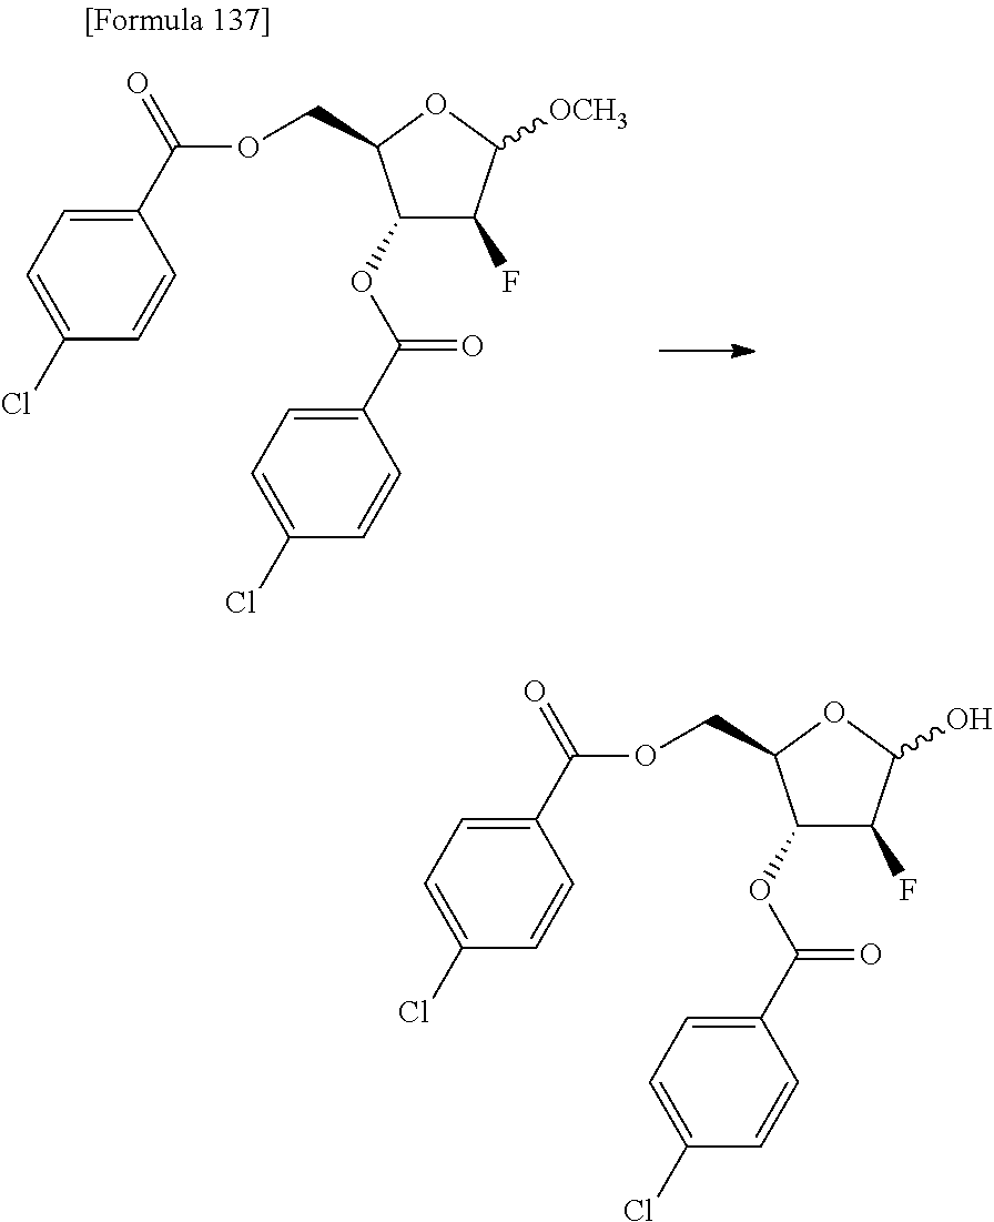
O(C(C1=CC=C(Cl)C=C1)=O)C1C(F)C([OCH3])OC1COC(C1=CC=C(Cl)C=C1)=O.O(C(C1=CC=C(Cl)C=C1)=O)C1C(F)C(O)OC1COC(C1=CC=C(Cl)C=C1)=O
